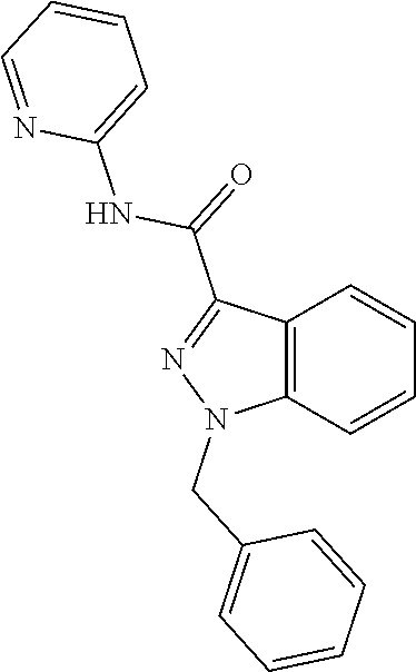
C12=C(C=CC=C1)N(CC1=CC=CC=C1)N=C2C(=O)NC1=CC=CC=N1
